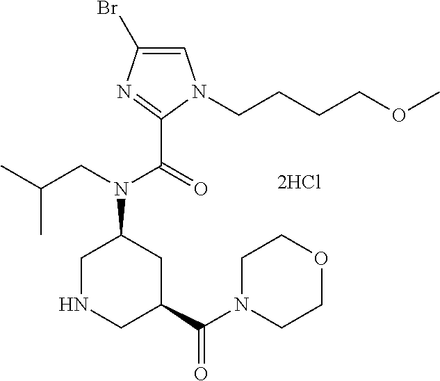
C1NCC(C(N2CCOCC2)=O)CC1N(CC(C)C)C(=O)C1=NC(Br)=CN1CCCCOC
